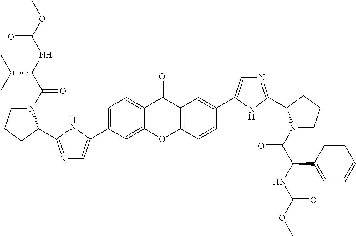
C1=C(C2=CN=C(C3N(C(C(NC(OC)=O)C(C)C)=O)CCC3)N2)C=C2C(=C1)C(=O)C1=C(O2)C=CC(C2=CN=C(C3N(C(C(NC(OC)=O)C4=CC=CC=C4)=O)CCC3)N2)=C1
